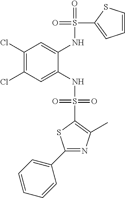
C1(Cl)=C(Cl)C=C(NS(=O)(=O)C2=C(C)N=C(C3=CC=CC=C3)S2)C(NS(=O)(C2=CC=CS2)=O)=C1
